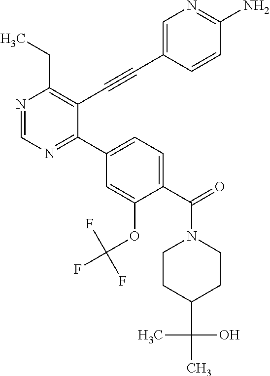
N1=CN=C(C2=CC=C(C(N3CCC(C(O)(C)C)CC3)=O)C(OC(F)(F)F)=C2)C(C#CC2=CN=C(N)C=C2)=C1CC
